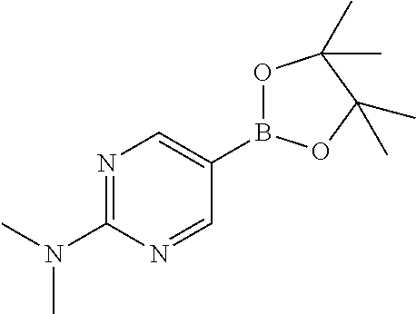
N1=C(N(C)C)N=CC(B2OC(C)(C)C(C)(C)O2)=C1
